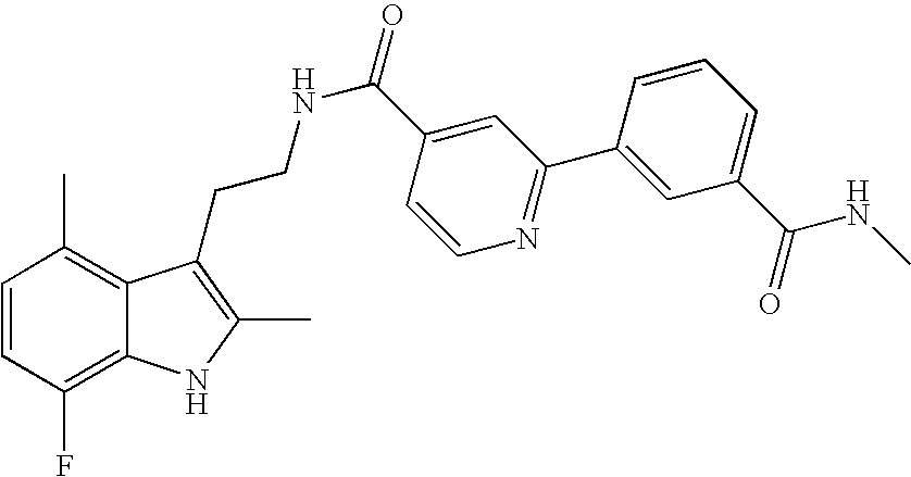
C1=CC(F)=C2C(=C1C)C(CCNC(=O)C1=CC(C3=CC(C(NC)=O)=CC=C3)=NC=C1)=C(C)N2
